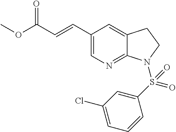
C1(C=CC(=O)OC)=CN=C2C(=C1)CCN2S(C1=CC(Cl)=CC=C1)(=O)=O
